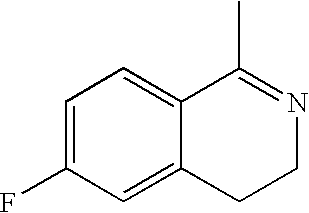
C1=C(F)C=C2C(=C1)C(C)=NCC2
